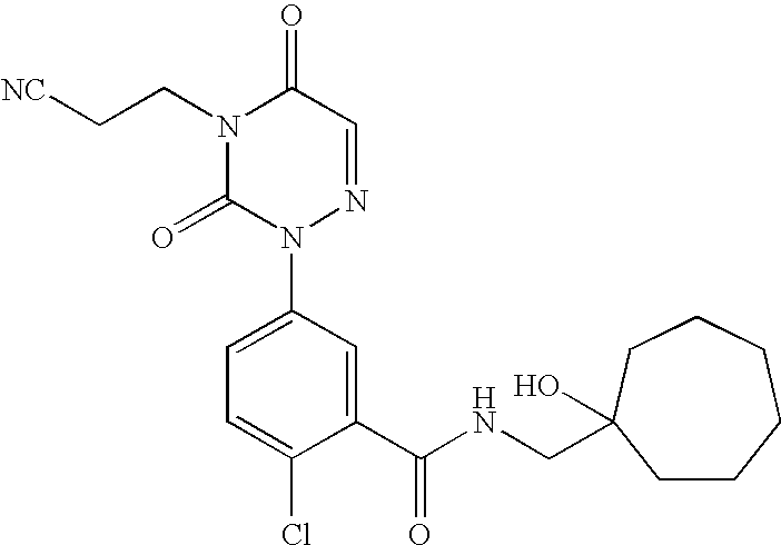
[NC]CCN1C(=O)N(C2=CC=C(Cl)C(C(NCC3(O)CCCCCC3)=O)=C2)N=CC1=O
